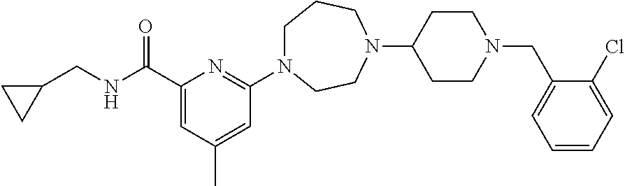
C1(C(NCC2CC2)=O)=CC(C)=CC(N2CCCN(C3CCN(CC4=CC=CC=C4Cl)CC3)CC2)=N1
